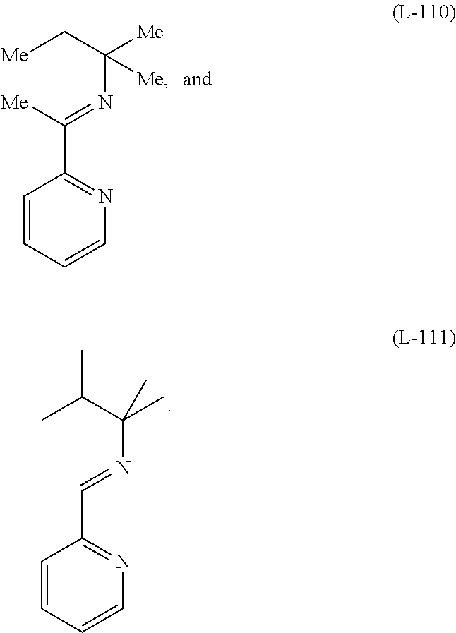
C1=CC=CN=C1C(=NC([Me])([Me])C[Me])[Me].C1=CC=CN=C1C=NC(C)(C(C)C)C
